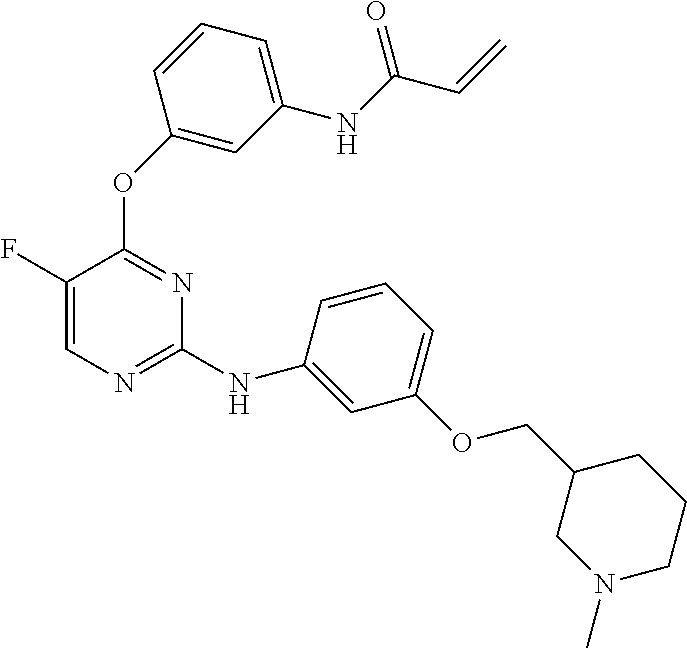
O(C1=NC(NC2=CC(OCC3CN(C)CCC3)=CC=C2)=NC=C1F)C1=CC(NC(C=C)=O)=CC=C1
